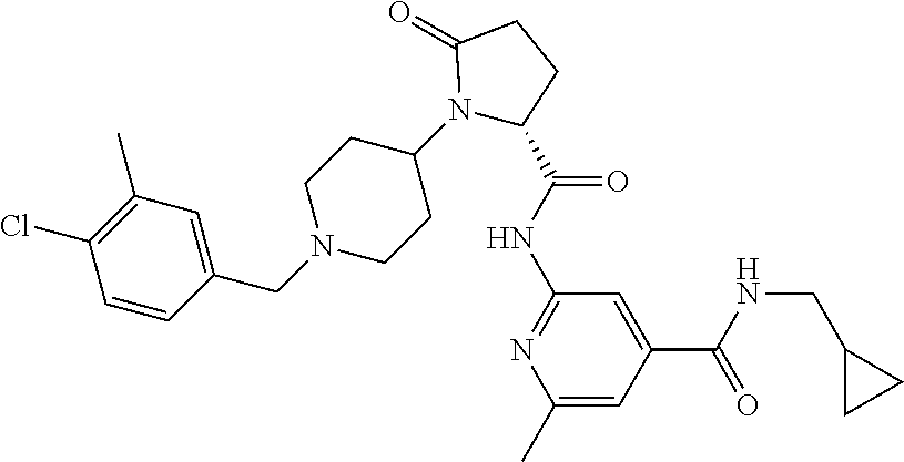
C1(Cl)=C(C)C=C(CN2CCC(N3C(C(NC4=NC(C)=CC(C(NCC5CC5)=O)=C4)=O)CCC3=O)CC2)C=C1
